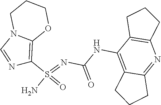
C(NC1=C2C(=NC3=C1CCC3)CCC2)(N=S(N)(=O)C1=C2N(C=N1)CCCO2)=O
